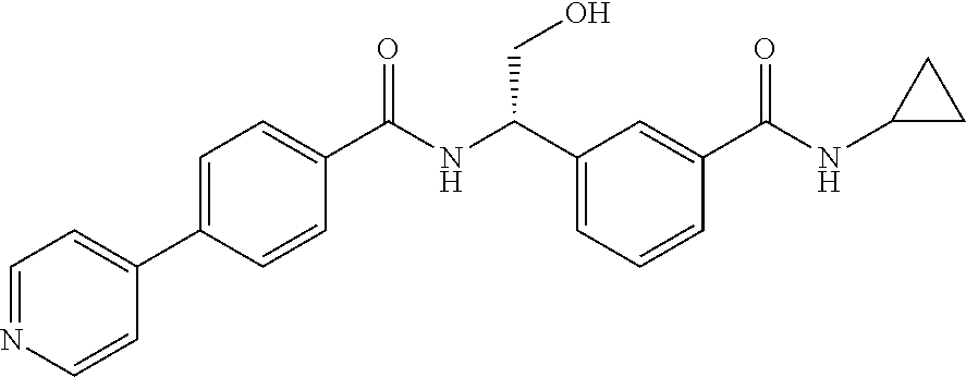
C1=NC=CC(C2=CC=C(C(NC(C3=CC=CC(C(NC4CC4)=O)=C3)CO)=O)C=C2)=C1
